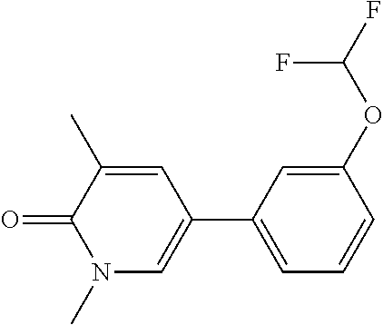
C1=C(C2=CN(C)C(=O)C(C)=C2)C=C(OC(F)F)C=C1
